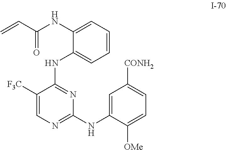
C1([F3C])=CN=C(NC2=CC([CONH2])=CC=C2[OMe])N=C1NC1=CC=CC=C1NC(C=C)=O
